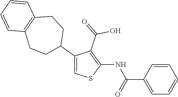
C1(C2CCC3=C(CC2)C=CC=C3)=CSC(NC(C2=CC=CC=C2)=O)=C1C(=O)O
